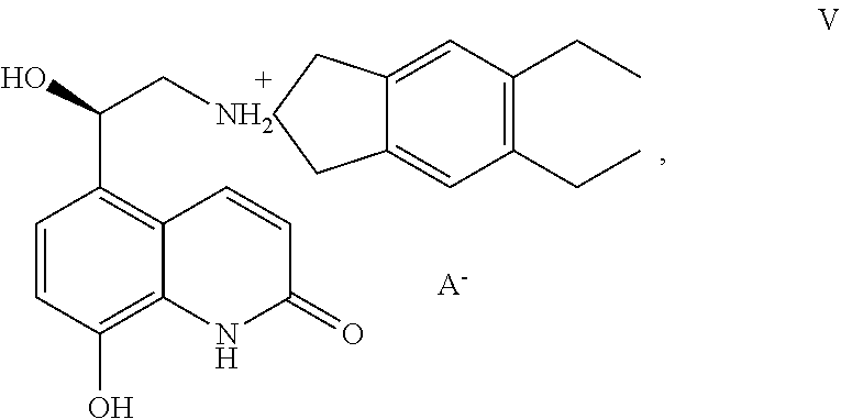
C1=CC(O)=C2C(=C1C(O)CN)C=CC(=O)N2.C12=CC(CC)=C(CC)C=C1CCC2.[A-]
